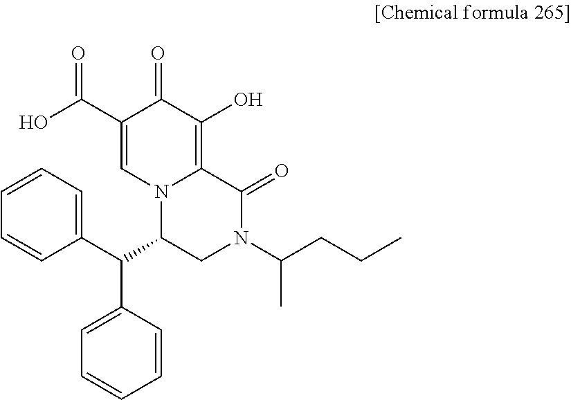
C1(C(C2CN(C(CCC)C)C(=O)C3=C(O)C(=O)C(C(O)=O)=CN23)C2=CC=CC=C2)=CC=CC=C1
